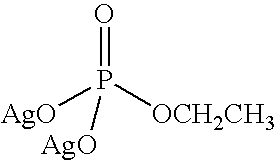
O=P([OCH2CH3])([AgO])[AgO]
